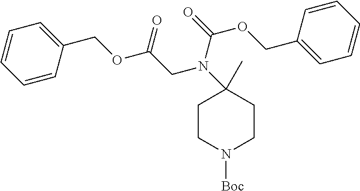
C1CN([Boc])CCC1(C)N(C(=O)OCC1=CC=CC=C1)CC(OCC1=CC=CC=C1)=O
